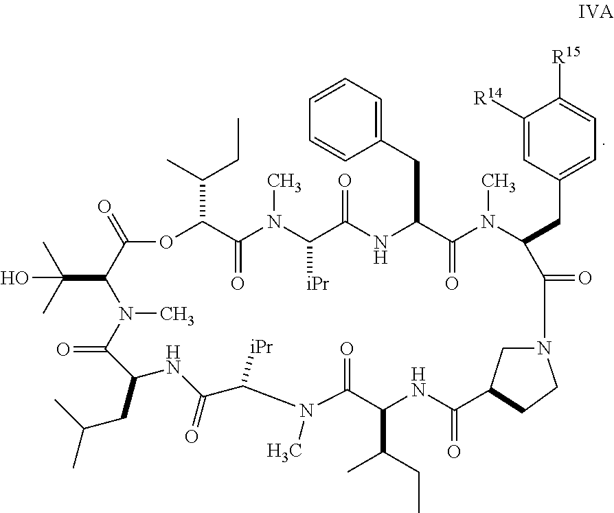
C1(CC2C(=O)N(C)C(CC3=CC=C([R15])C([R14])=C3)C(=O)N3CC(CC3)C(=O)NC(C(C)CC)C(=O)N(C)C([iPr])C(=O)NC(CC(C)C)C(=O)N(C)C(C(C)(C)O)C(=O)OC(C(CC)C)C(=O)N(C)C([iPr])C(=O)N2)=CC=CC=C1
